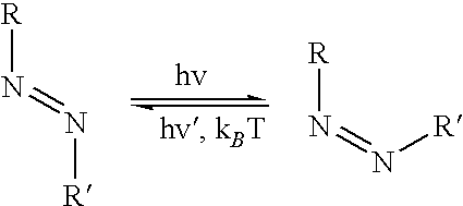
[R]N=N[R].[R]N=N[R]
